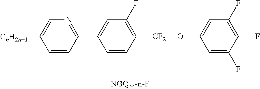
C1([CnH2n+1])=CN=C(C2=CC(F)=C([CF2]OC3=CC(F)=C(F)C(F)=C3)C=C2)C=C1
